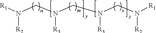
[R1]N(CN(CN(CN([R1])[R2])[R3])[R3])[R2]
